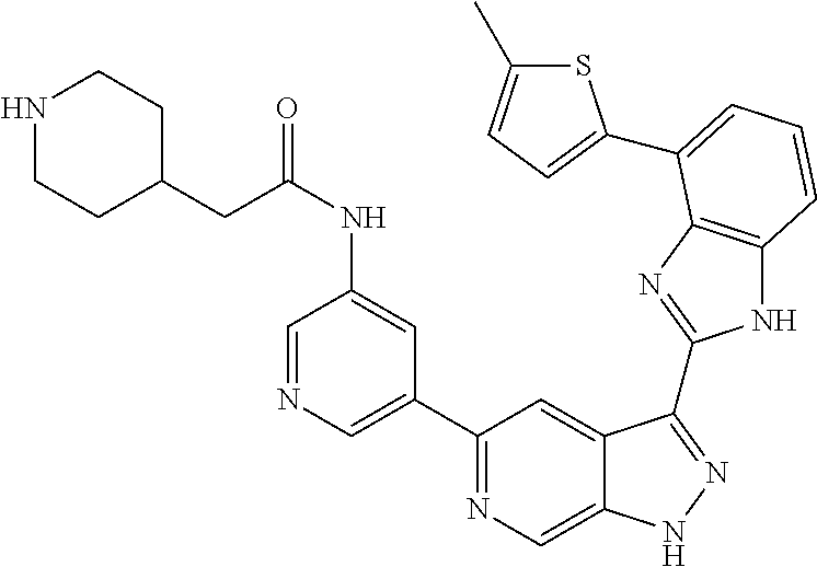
C1(C2=NC=C3C(=C2)C(C2=NC4=C(N2)C=CC=C4C2=CC=C(C)S2)=NN3)=CN=CC(NC(=O)CC2CCNCC2)=C1
